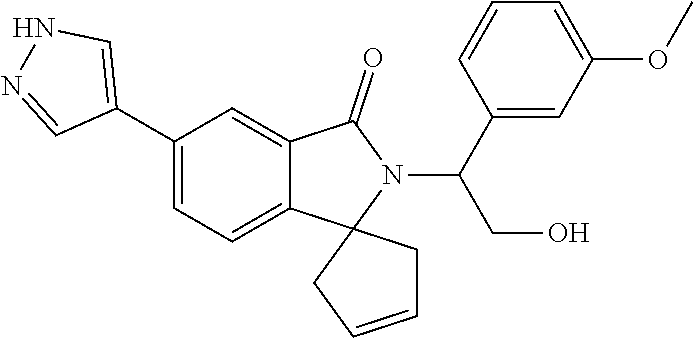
C1(C2=CNN=C2)=CC=C2C(=C1)C(=O)N(C(C1=CC(OC)=CC=C1)CO)C21CC=CC1
